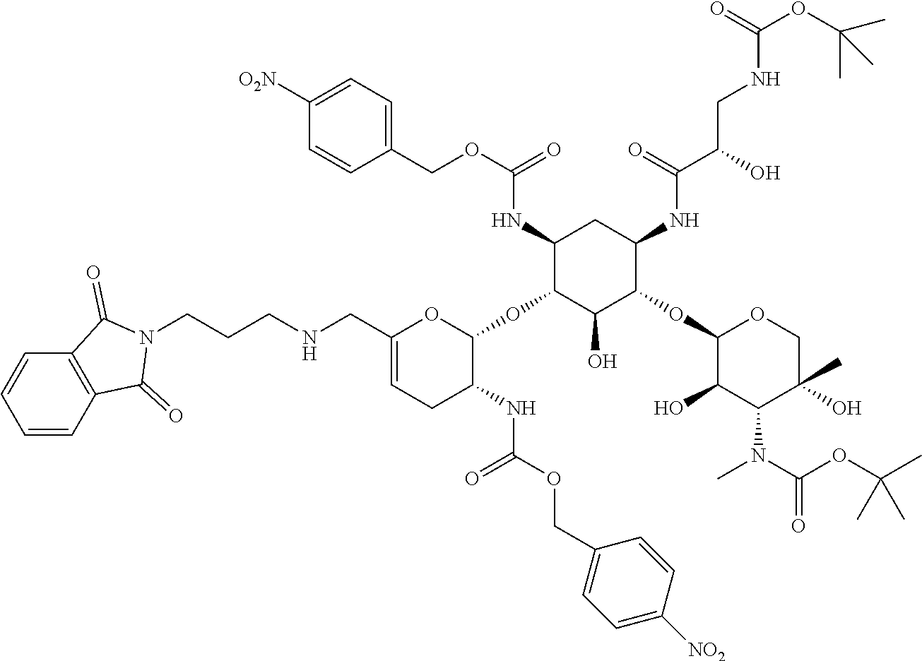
C1(NC(=O)OCC2=CC=C([O2N])C=C2)C(OC2C(NC(=O)OCC3=CC=C([NO2])C=C3)CC=C(CNCCCN3C(=O)C4=C(C=CC=C4)C3=O)O2)C(O)C(OC2C(O)C(N(C)C(=O)OC(C)(C)C)C(O)(C)CO2)C(NC(=O)C(CNC(=O)OC(C)(C)C)O)C1
